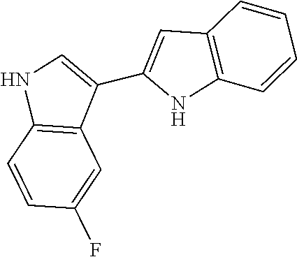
C12=C(C=CC(F)=C1)NC=C2C1=CC2=C(N1)C=CC=C2
